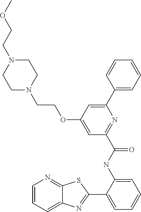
C1=CC=C2C(=N1)SC(C1=CC=CC=C1NC(=O)C1=NC(C3=CC=CC=C3)=CC(OCCN3CCN(CCOC)CC3)=C1)=N2
